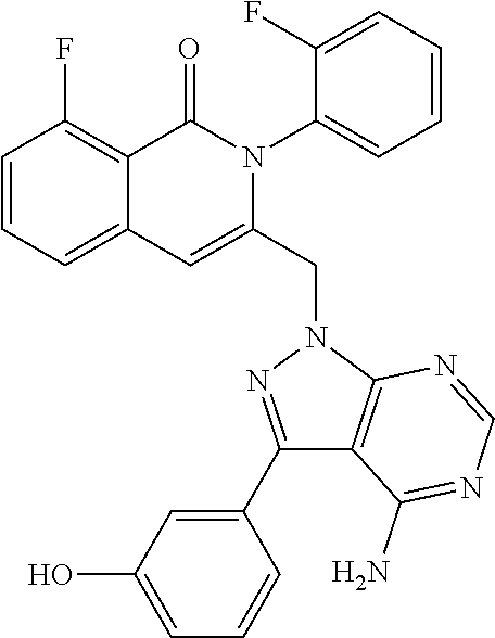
C1=CC=C2C(=C1F)C(=O)N(C1=CC=CC=C1F)C(CN1C3=C(C(N)=NC=N3)C(C3=CC(O)=CC=C3)=N1)=C2
